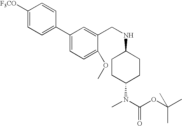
C1([F3CO])=CC=C(C2=CC=C(OC)C(CNC3CCC(N(C)C(OC(C)(C)C)=O)CC3)=C2)C=C1
